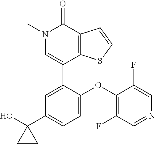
C1=CSC2=C1C(=O)N(C)C=C2C1=CC(C2(O)CC2)=CC=C1OC1=C(F)C=NC=C1F
